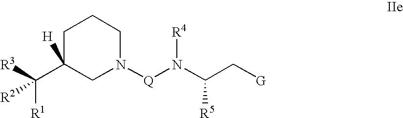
C1C(C([R3])([R1])[R2])([H])CN([Q]N(C(C[G])[R5])[R4])CC1
